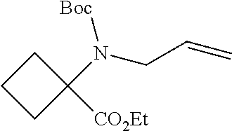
C1CCC1(N(CC=C)[Boc])[CO2Et]
